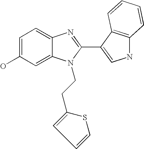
C1=C(O)C=C2C(=C1)N=C(C1=CNC3=C1C=CC=C3)N2CCC1=CC=CS1
